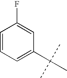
C1=CC=C(C(C)(C)C)C=C1F
